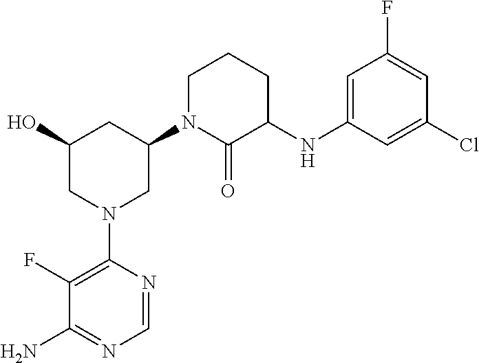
C1(F)=C(N2CC(N3C(=O)C(NC4=CC(F)=CC(Cl)=C4)CCC3)CC(O)C2)N=CN=C1N
